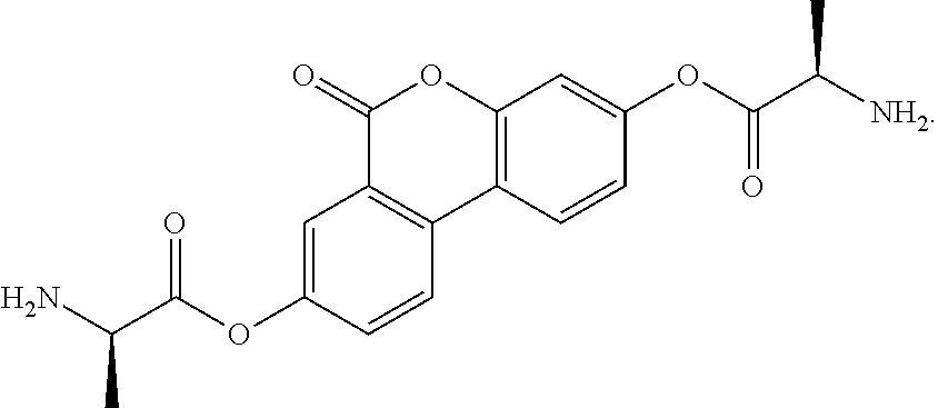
C1=C(OC(C(N)C)=O)C=CC2=C1C(=O)OC1=C2C=CC(OC(C([NH2])C)=O)=C1
